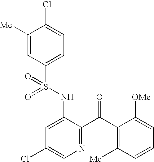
C1([Me])=CC(S(NC2=CC(Cl)=CN=C2C(C2=C([Me])C=CC=C2[OMe])=O)(=O)=O)=CC=C1Cl
